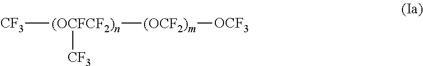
[CF3][(OCFCF2)n]([(OCF2)m][OCF3])[CF3]
